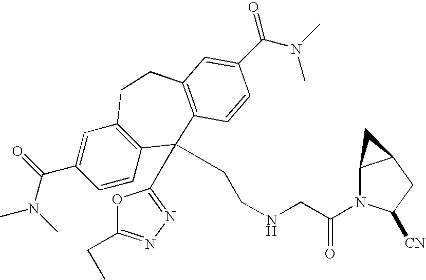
CN(C(C1=CC2=C(C=C1)C(C1=NN=C(CC)O1)(CCNCC(N1C3C(CC1[CN])C3)=O)C1=C(CC2)C=C(C(N(C)C)=O)C=C1)=O)C
